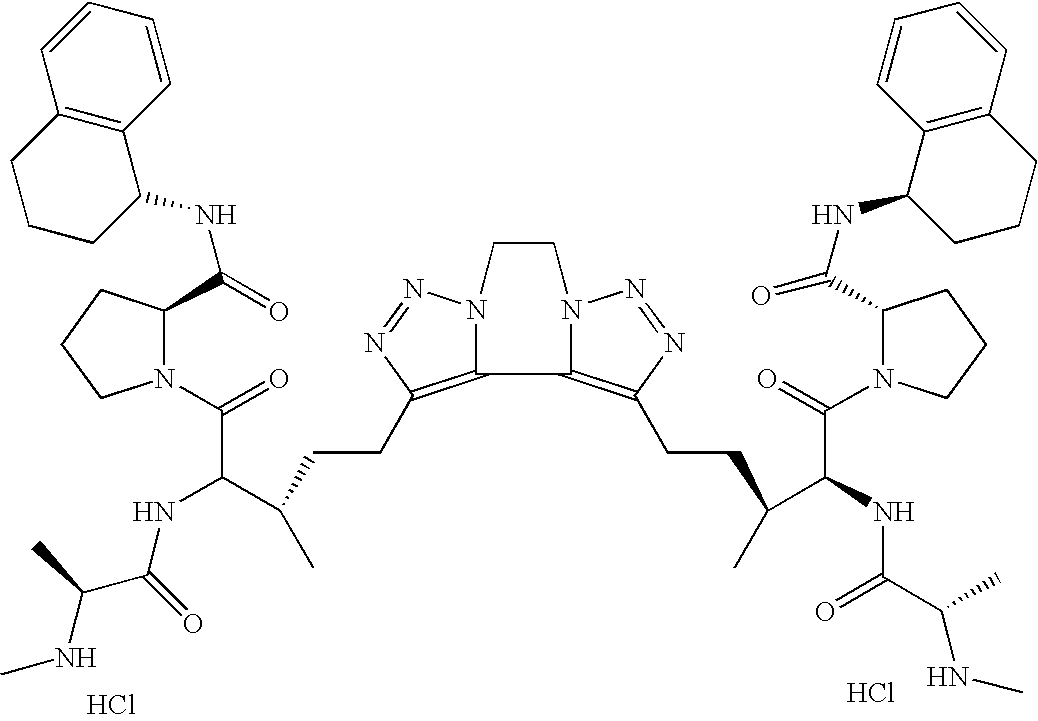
Cl.Cl.N1(C(=O)C(C(C)CCC2=C3C4=C(CCC(C(NC(C(NC)C)=O)C(=O)N5C(C(NC6CCCC7=C6C=CC=C7)=O)CCC5)C)N=NN4CCN3N=N2)NC(C(C)NC)=O)C(C(NC2C3=C(CCC2)C=CC=C3)=O)CCC1
